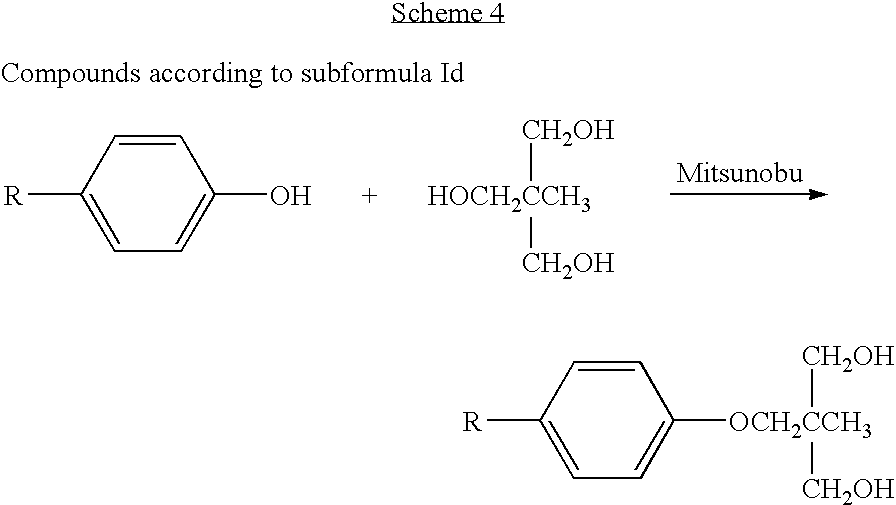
C1([R])=CC=C(O)C=C1.[HOCH2CCH3]([CH2OH])[CH2OH].C1([R])=CC=C([OCH2CCH3]([CH2OH])[CH2OH])C=C1
